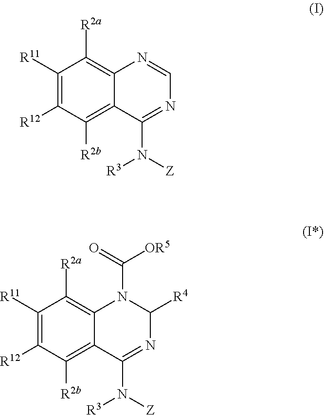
C12=C([R2b])C([R12])=C([R11])C([R2a])=C1N=CN=C2N([Z])[R3].O=C(N1C2=C([R2a])C([R11])=C([R12])C([R2b])=C2C(N([R3])[Z])=NC1[R4])[OR5]
